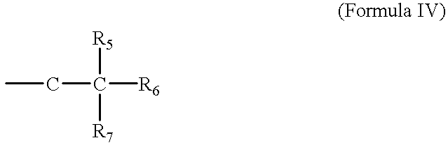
C(C([R6])([R5])[R7])C
